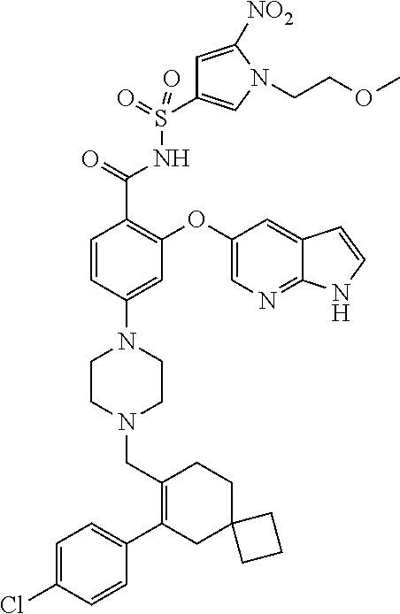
C1=C(Cl)C=CC(C2=C(CN3CCN(C4=CC(OC5=CN=C6C(=C5)C=CN6)=C(C(=O)NS(C5=CN(CCOC)C([NO2])=C5)(=O)=O)C=C4)CC3)CCC3(C2)CCC3)=C1
